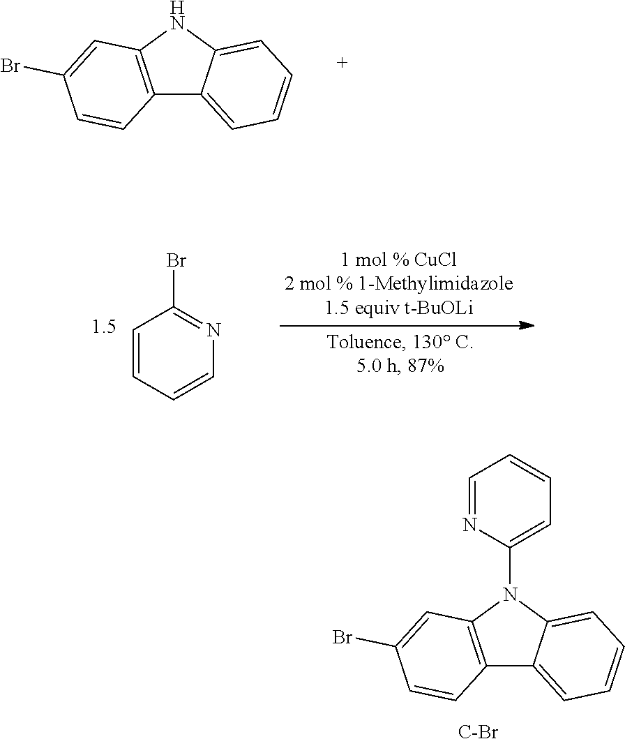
N1C2=C(C3=CC=CC=C13)C=CC(Br)=C2.C1=CC=CN=C1Br.C1=NC(N2C3=C(C4=CC=CC=C24)C=CC(Br)=C3)=CC=C1.[C-Br]
